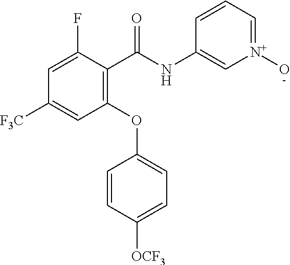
C1(C(NC2=C[N+](O)=CC=C2)=O)=C(OC2=CC=C([OCF3])C=C2)C=C([F3C])C=C1F
